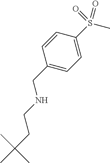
C1(CNCCC(C)(C)C)=CC=C(S(C)(=O)=O)C=C1
